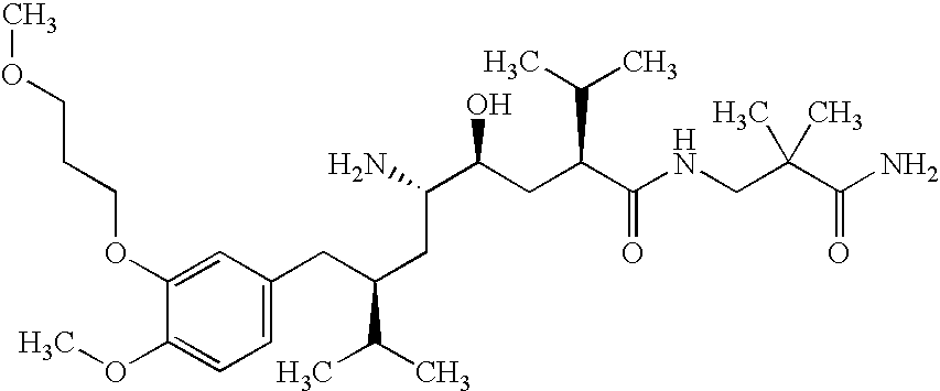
C1=C(OCCCOC)C(OC)=CC=C1CC(CC(C(CC(C(NCC(C(N)=O)(C)C)=O)C(C)C)O)N)C(C)C
